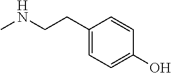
CNCCC1=CC=C(O)C=C1
